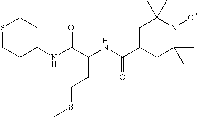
C(NC(C1CC(C)(C)N(O)C(C)(C)C1)=O)(C(NC1CCSCC1)=O)CCSC
